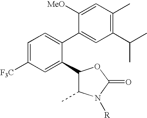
C1=C([F3C])C=C(C2C(C)N([R])C(=O)O2)C(C2=CC(C(C)C)=C(C)C=C2[MeO])=C1
